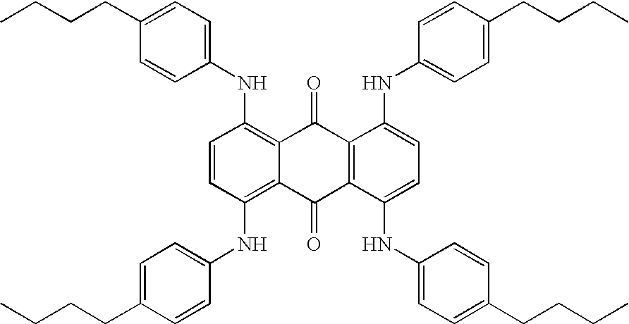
C1(NC2=C3C(=C(NC4=CC=C(CCCC)C=C4)C=C2)C(=O)C2=C(C3=O)C(NC3=CC=C(CCCC)C=C3)=CC=C2NC2=CC=C(CCCC)C=C2)=CC=C(CCCC)C=C1
